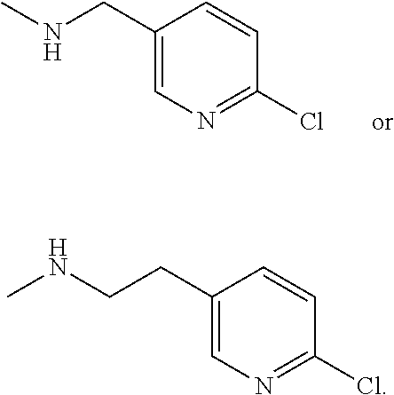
C1(CNC)=CN=C(Cl)C=C1.C1(CCNC)=CN=C(Cl)C=C1
